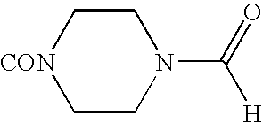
C1C[CON]CCN1C([H])=O
